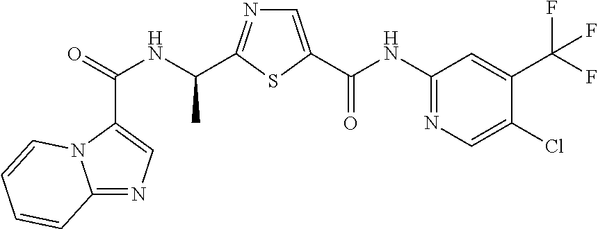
C(=O)(NC(C)C1=NC=C(C(NC2=NC=C(Cl)C(C(F)(F)F)=C2)=O)S1)C1=CN=C2N1C=CC=C2
